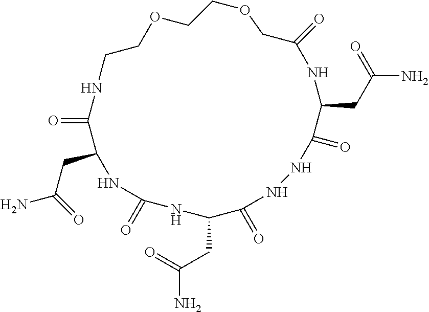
O=C1C(CC(=O)N)NC(=O)NC(CC(=O)N)C(=O)NNC(=O)C(CC(N)=O)NC(=O)COCCOCCN1
